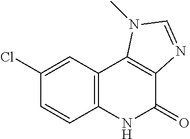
C12=C(C=C(Cl)C=C1)C1=C(C(=O)N2)N=CN1C
